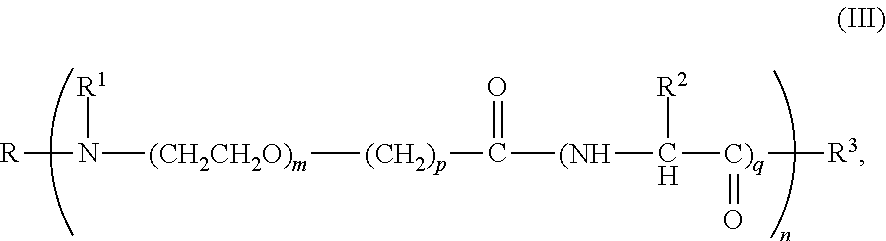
[R]N([R1])[(CH2CH2O)m][(CH2)p]C([(NH]C([R2])[C)q](=O)[R3])=O
